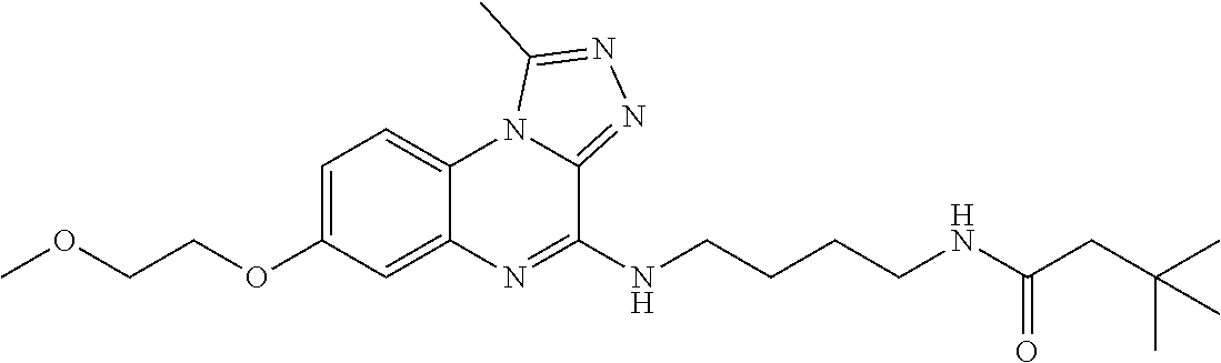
C1=C(OCCOC)C=C2C(=C1)N1C(=NN=C1C)C(NCCCCNC(CC(C)(C)C)=O)=N2
